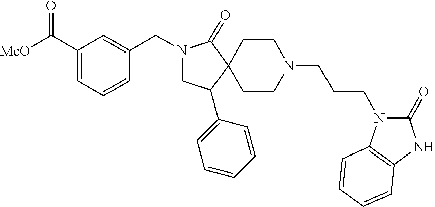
N1(CC2=CC(C([MeO])=O)=CC=C2)CC(C2=CC=CC=C2)C2(C1=O)CCN(CCCN1C(=O)NC3=C1C=CC=C3)CC2
